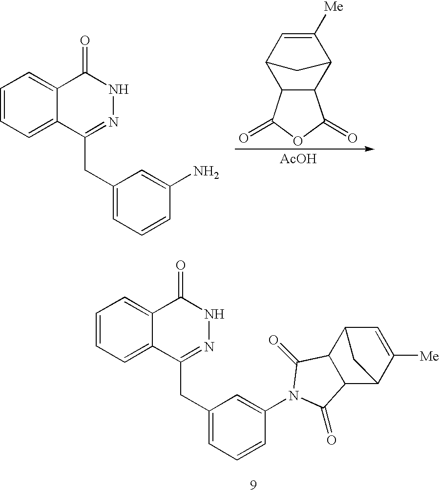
C1=CC=C2C(=C1)C(=O)NN=C2CC1=CC=CC(N)=C1.[AcOH].C1(=O)OC(=O)C2C1C1C=C([Me])C2C1.C1=CC=C2C(=C1)C(=O)NN=C2CC1=CC=CC(N2C(=O)C3C(C2=O)C2C([Me])=CC3C2)=C1
